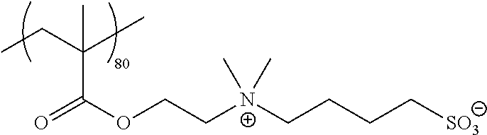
C(OCC[N+](CCCC[SO3])(C)C)(=O)C(CC)(C)C
